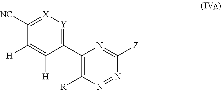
C1(C2=C([R])N=NC([Z])=N2)=[Y][X]=C([NC])C([H])=C1[H]
